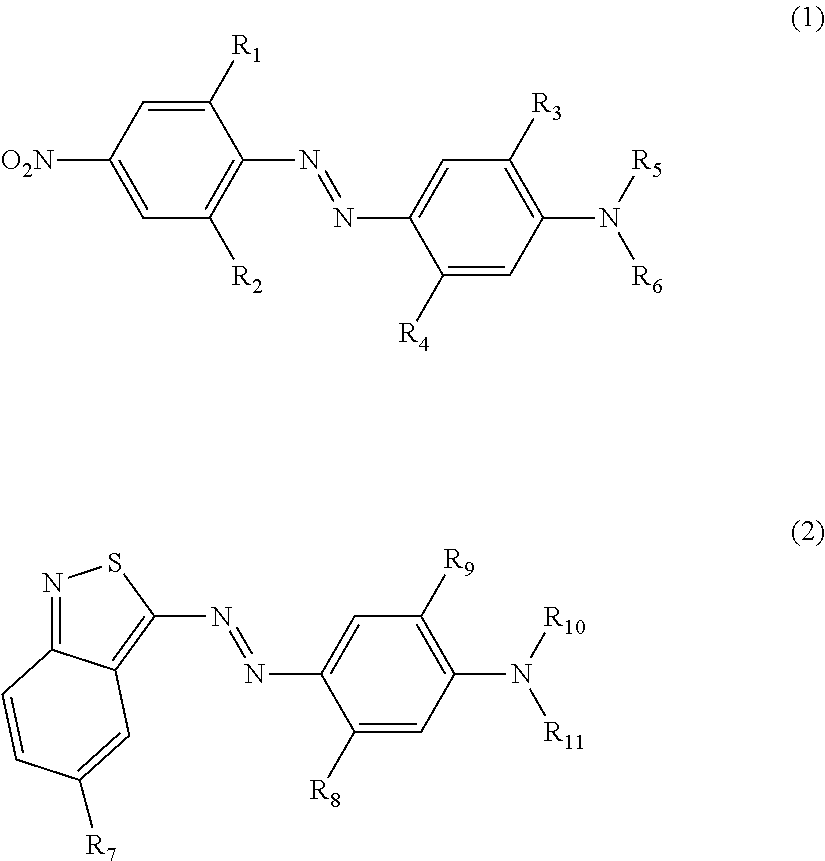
C1=C([O2N])C=C([R1])C(N=NC2=CC([R3])=C(N([R5])[R6])C=C2[R4])=C1[R2].N1=C2C(=C(N=NC3=CC([R9])=C(N([R10])[R11])C=C3[R8])S1)C=C([R7])C=C2
